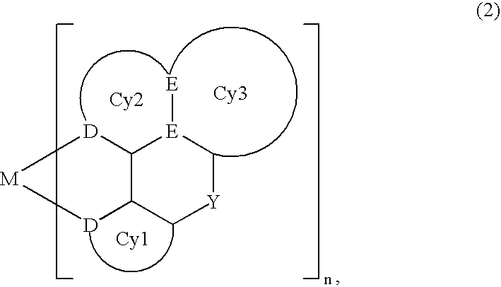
C12C(C[Y]C[E]1[E])[D][M][D]2.[Cy2].[Cy1]
